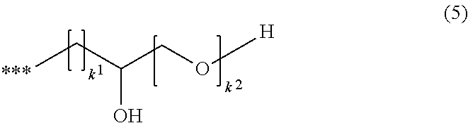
CCC(CO[H])O
